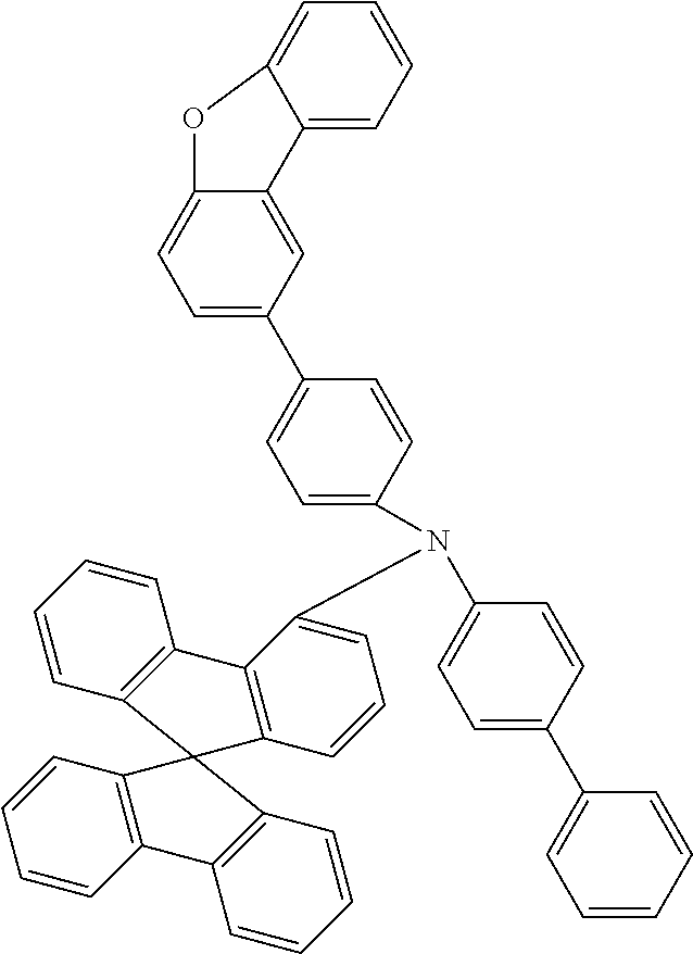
C1=CC2=C(C=C1)C1=C(C=CC=C1N(C1=CC=C(C3=CC=CC=C3)C=C1)C1=CC=C(C3=CC=C4C(=C3)C3=CC=CC=C3O4)C=C1)C21C2=C(C=CC=C2)C2=C1C=CC=C2
